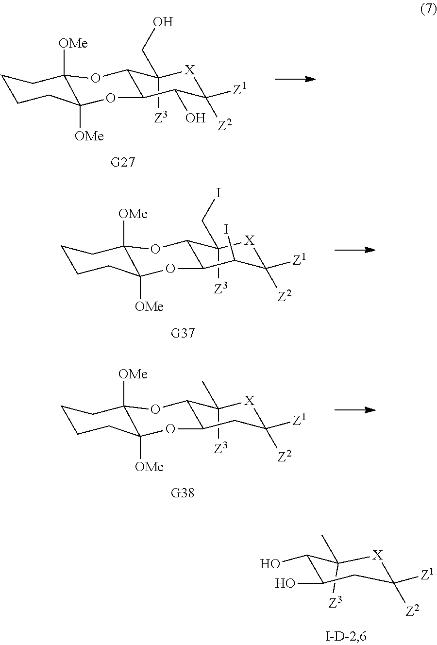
C12C(O)C([Z2])([Z1])[X]C([Z3])(CO)C1OC1([OMe])C([OMe])(O2)CCCC1.C1(C)([Z3])C(O)C(O)CC([Z2])([Z1])[X]1.C12C(I)C([Z2])([Z1])[X]C([Z3])(CI)C1OC1([OMe])C([OMe])(O2)CCCC1.C12CC([Z2])([Z1])[X]C([Z3])(C)C1OC1([OMe])C([OMe])(O2)CCCC1
